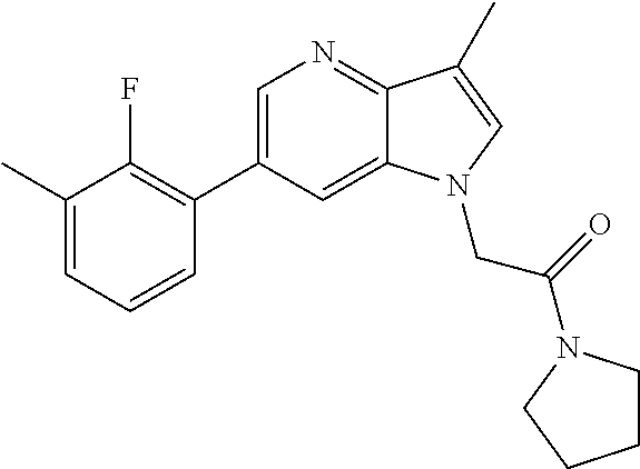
C1=C(C2=C(F)C(C)=CC=C2)C=C2C(=N1)C(C)=CN2CC(=O)N1CCCC1
